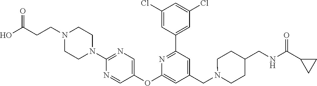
C1(Cl)=CC(C2=NC(OC3=CN=C(N4CCN(CCC(=O)O)CC4)N=C3)=CC(CN3CCC(CNC(=O)C4CC4)CC3)=C2)=CC(Cl)=C1
